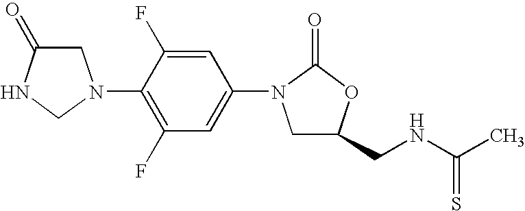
C1C(=O)NCN1C1=C(F)C=C(N2CC(CNC(C)=S)OC2=O)C=C1F
